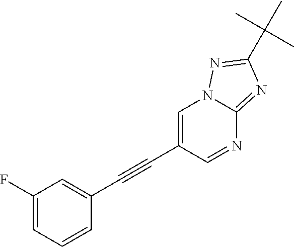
C1=C(C#CC2=CC(F)=CC=C2)C=NC2=NC(C(C)(C)C)=NN12
